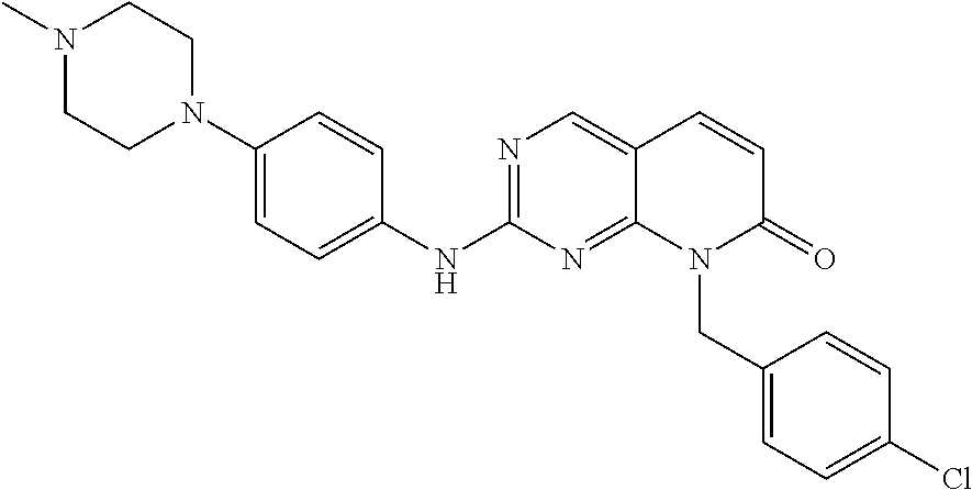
C1(N2CCN(C)CC2)=CC=C(NC2=NC=C3C(=N2)N(CC2=CC=C(Cl)C=C2)C(=O)C=C3)C=C1
